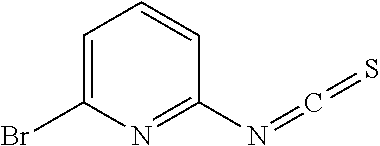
C1=C(Br)N=C(N=C=S)C=C1
